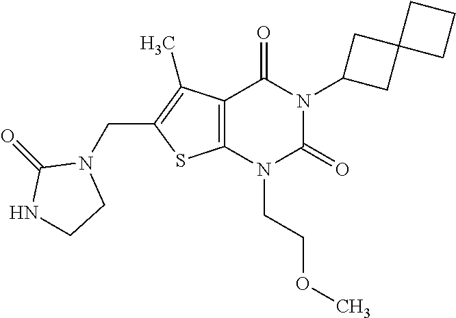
C12=C(N(CCOC)C(=O)N(C3CC4(C3)CCC4)C1=O)SC(CN1C(=O)NCC1)=C2C
